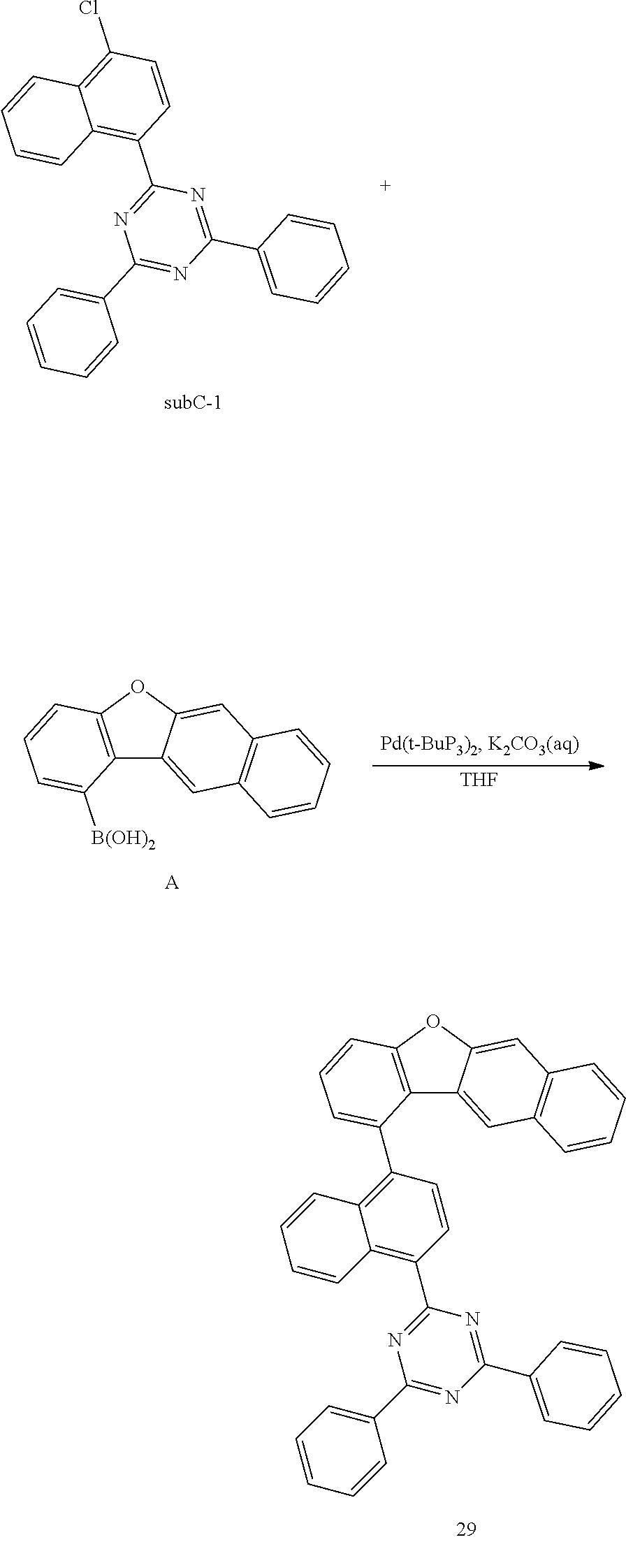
C12=C(OC3=CC4=C(C=C13)C=CC=C4)C=CC=C2[B(OH)2].[A].[THF].C1(C2=CC=CC=C2)=NC(C2=CC=CC=C2)=NC(C2=C3C(=C(Cl)C=C2)C=CC=C3)=N1.C1(C2=CC=CC=C2)=NC(C2=CC=CC=C2)=NC(C2=C3C(=C(C4=CC=CC5=C4C4=CC6=C(C=C4O5)C=CC=C6)C=C2)C=CC=C3)=N1
